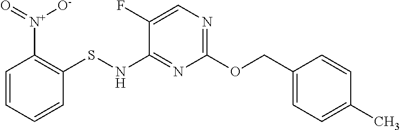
C1(OCC2=CC=C(C)C=C2)=NC=C(F)C(NSC2=C([N+](=O)[O-])C=CC=C2)=N1
